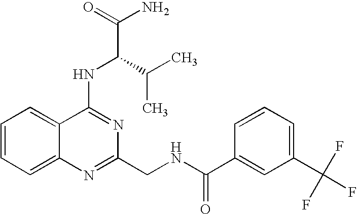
C12=CC=CC=C1N=C(CNC(C1=CC(C(F)(F)F)=CC=C1)=O)N=C2NC(C(N)=O)C(C)C
